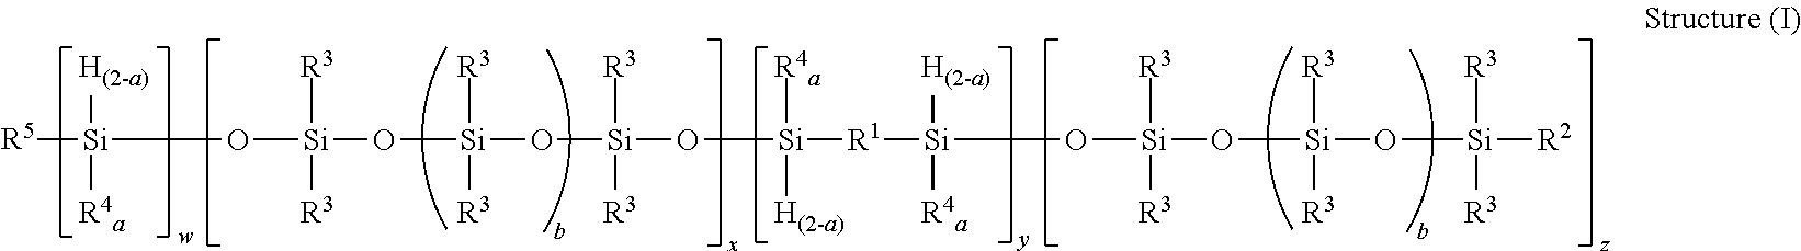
[Si]([R5])([H(2-a)])([R4a])O[Si](O[Si](O[Si](O[Si]([R1][Si]([H(2-a)])([R4a])O[Si]([R3])([R3])O[Si](O[Si]([R3])([R3])[R2])([R3])[R3])([R4a])[H(2-a)])([R3])[R3])([R3])[R3])([R3])[R3]
